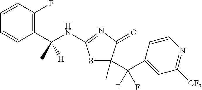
C1=CC(C(NC2=NC(=O)C(C(C3=CC([CF3])=NC=C3)(F)F)(C)S2)(C)[H])=C(F)C=C1
